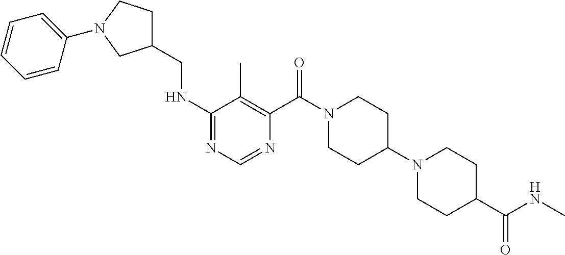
N1=C(NCC2CCN(C3=CC=CC=C3)C2)C(C)=C(C(=O)N2CCC(N3CCC(C(=O)NC)CC3)CC2)N=C1
